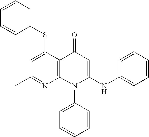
C1(C)=NC2=C(C(SC3=CC=CC=C3)=C1)C(=O)C=C(NC1=CC=CC=C1)N2C1=CC=CC=C1
